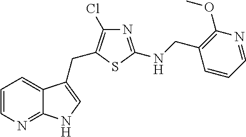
C1=CN=C2C(=C1)C(CC1=C(Cl)N=C(NCC3=C(OC)N=CC=C3)S1)=CN2
